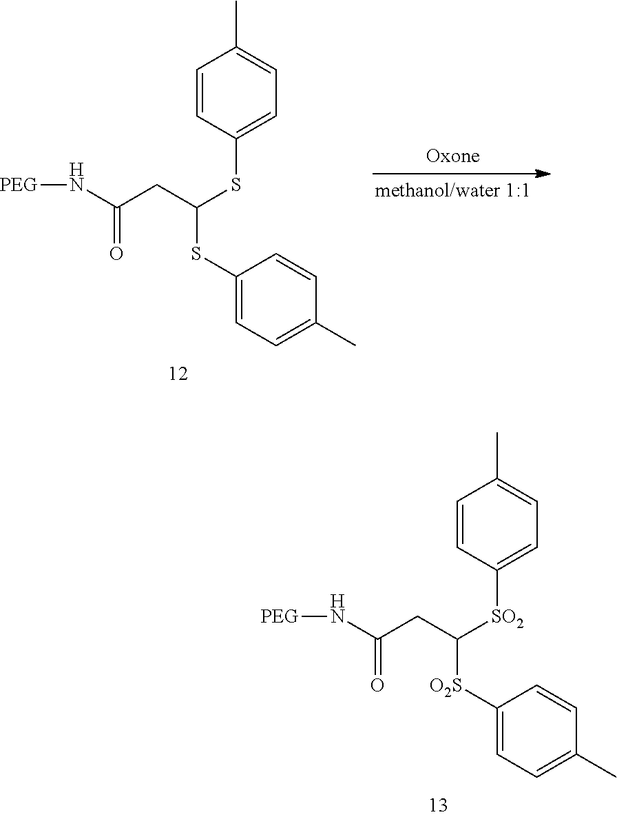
N(C(CC(SC1=CC=C(C)C=C1)SC1=CC=C(C)C=C1)=O)[PEG].N(C(CC([SO2]C1=CC=C(C)C=C1)[O2S]C1=CC=C(C)C=C1)=O)[PEG]
